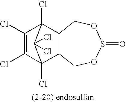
ClC1=C(Cl)C2(Cl)C3COS(=O)OCC3C1(Cl)C2(Cl)Cl
